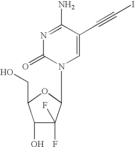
C1=C(C#CI)C(N)=NC(=O)N1C1C(F)(F)C(O)C(CO)O1
